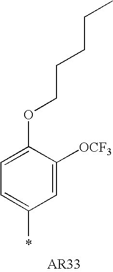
C1=C(OCCCCC)C([OCF3])=CC(*)=C1
